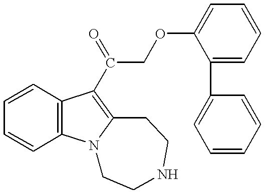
C1=CC2=C(C=C1)N1C(=C2C(=O)COC2=CC=CC=C2C2=CC=CC=C2)CCNCC1
